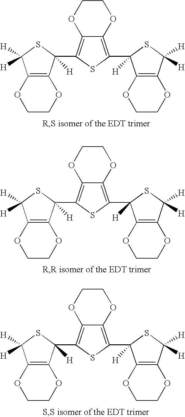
C12=C(C3([H])C4=C(C([H])([H])S3)OCCO4)SC(C3([H])C4=C(C([H])([H])S3)OCCO4)=C1OCCO2.C12=C(C3([H])C4=C(C([H])([H])S3)OCCO4)SC(C3([H])C4=C(C([H])([H])S3)OCCO4)=C1OCCO2.C12=C(C3([H])C4=C(C([H])([H])S3)OCCO4)SC(C3([H])C4=C(C([H])([H])S3)OCCO4)=C1OCCO2
